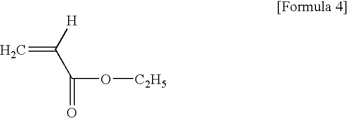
C=C([H])C(O[C2H5])=O
